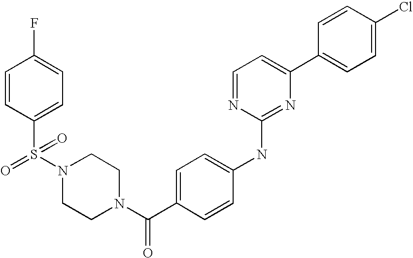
C1=CC(S(N2CCN(C(C3=CC=C(NC4=NC(C5=CC=C(Cl)C=C5)=CC=N4)C=C3)=O)CC2)(=O)=O)=CC=C1F
